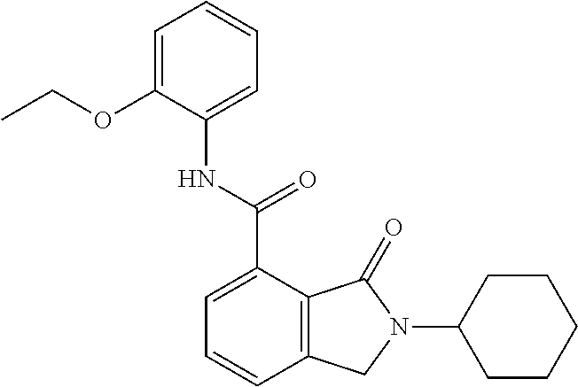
C12=C(C(C(NC3=CC=CC=C3OCC)=O)=CC=C1)C(=O)N(C1CCCCC1)C2
